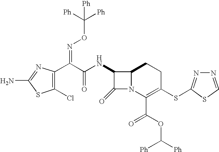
C1(Cl)=C(C(=NOC([Ph])([Ph])[Ph])C(=O)NC2C(=O)N3C2CCC(SC2=NN=CS2)=C3C(=O)OC([Ph])[Ph])N=C(N)S1
